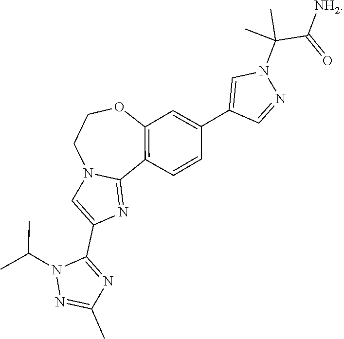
N1=C(C)N=C(C2=CN3C(=N2)C2=C(OCC3)C=C(C3=CN(C(C)(C)C([NH2])=O)N=C3)C=C2)N1C(C)C
